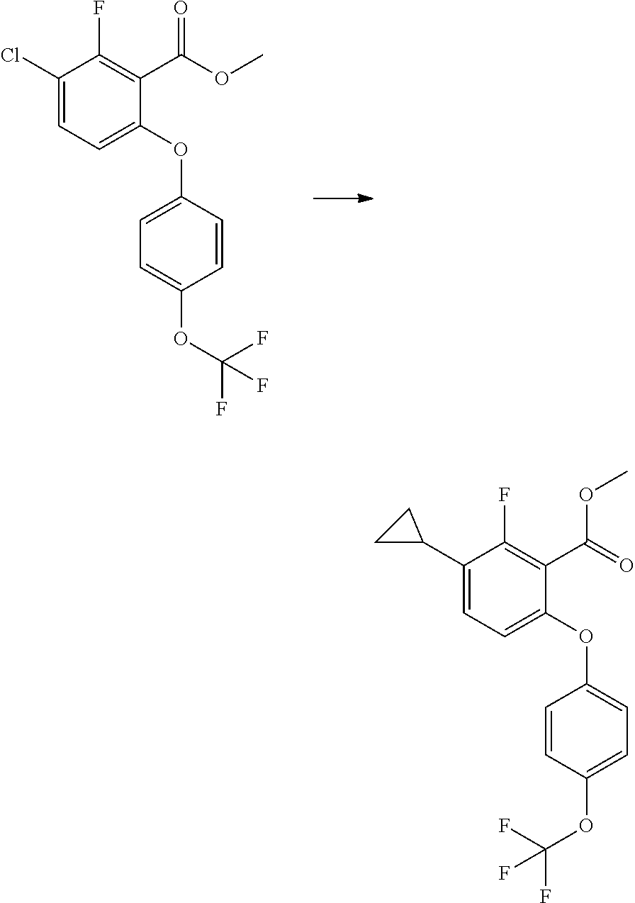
C1(Cl)=CC=C(OC2=CC=C(OC(F)(F)F)C=C2)C(C(=O)OC)=C1F.C1(C2CC2)=CC=C(OC2=CC=C(OC(F)(F)F)C=C2)C(C(OC)=O)=C1F
